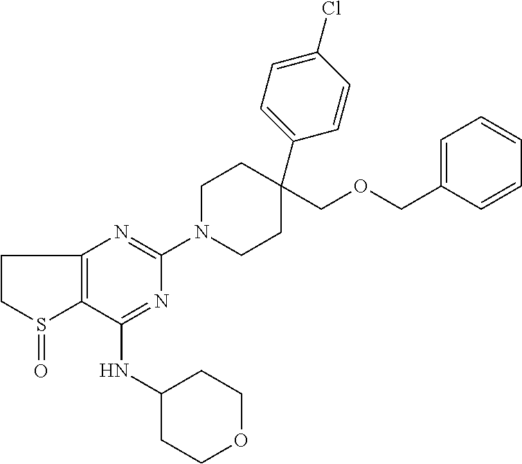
C1(NC2CCOCC2)=NC(N2CCC(COCC3=CC=CC=C3)(C3=CC=C(Cl)C=C3)CC2)=NC2=C1S(=O)CC2
